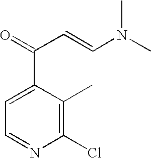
C1=C(C(=O)C=CN(C)C)C(C)=C(Cl)N=C1
